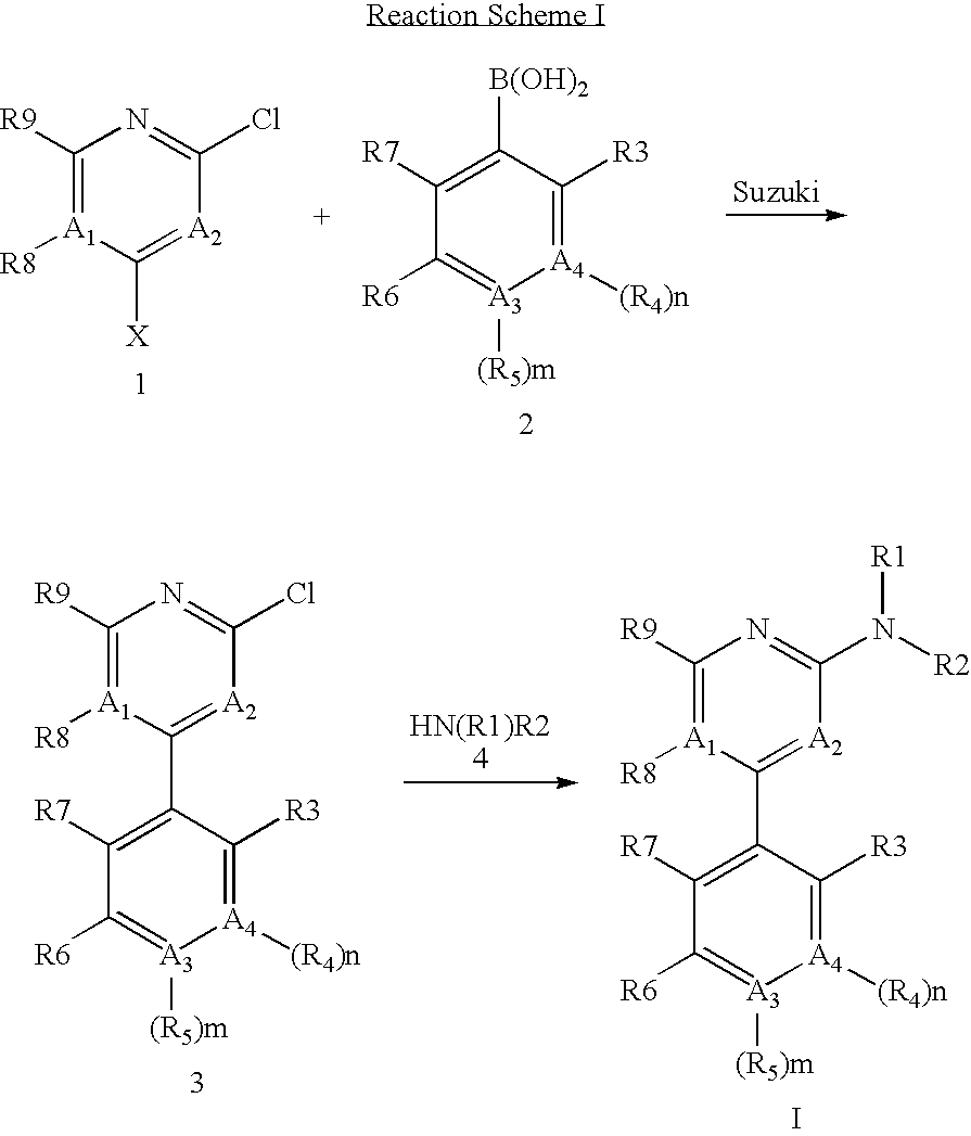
C1([R7])=C([B(OH)2])C([R3])=[A4]([(R4)n])[A3]([(R5)m])=C1[R6].C1([R9])=[A1]([R8])C([X])=[A2]C(Cl)=N1.C1([R7])=C(C2=[A2]C(N([R2])[R1])=NC([R9])=[A1]2[R8])C([R3])=[A4]([(R4)n])[A3]([(R5)m])=C1[R6].I.C1([R7])=C(C2=[A2]C(Cl)=NC([R9])=[A1]2[R8])C([R3])=[A4]([(R4)n])[A3]([(R5)m])=C1[R6]
